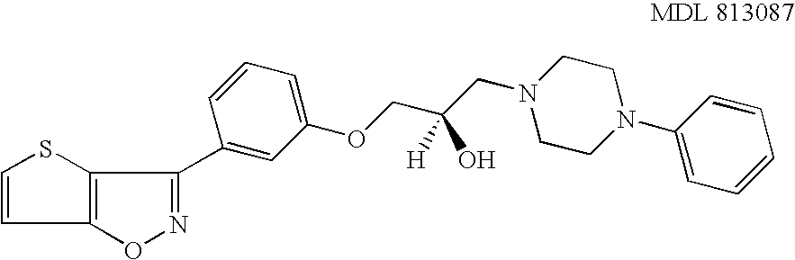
C1=CC2=C(S1)C(C1=CC(OCC(CN3CCN(C4=CC=CC=C4)CC3)([H])O)=CC=C1)=NO2
